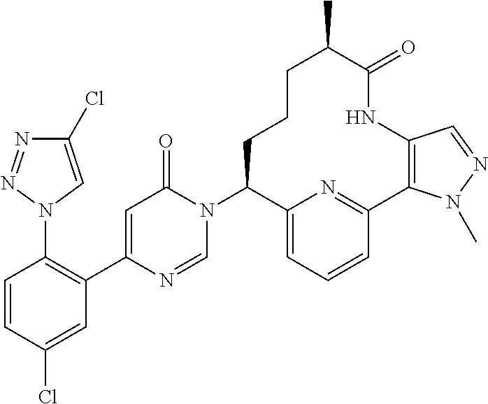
C1=CC(Cl)=CC(C2=CC(=O)N(C3CCCC(C)C(=O)NC4=C(C5=NC3=CC=C5)N(C)N=C4)C=N2)=C1N1N=NC(Cl)=C1
